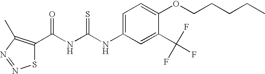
C(NC(NC1=CC=C(OCCCCC)C(C(F)(F)F)=C1)=S)(=O)C1=C(C)N=NS1
